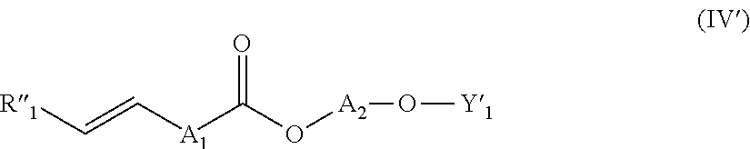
[R1]C=C[A1]C(O[A2]O[Y1])=O
